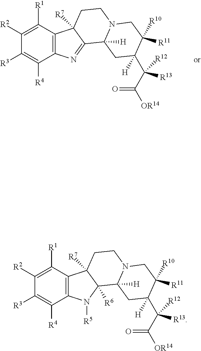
C1([R2])=C([R1])C2=C(C([R4])=C1[R3])N=C1C2([R7])CCN2C1([H])CC(C(C([OR14])=O)([R13])[R12])([H])C([R10])([R11])C2.C1([R2])=C([R1])C2=C(C([R4])=C1[R3])N([R5])C1([R6])C2([R7])CCN2C1([H])CC(C(C([OR14])=O)([R13])[R12])([H])C([R10])([R11])C2
